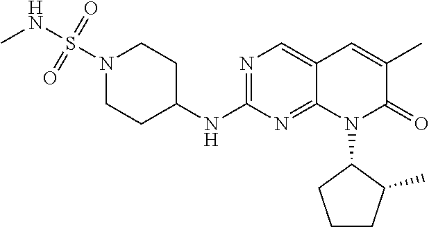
N1(S(NC)(=O)=O)CCC(NC2=NC=C3C(=N2)N(C2CCCC2C)C(=O)C(C)=C3)CC1
